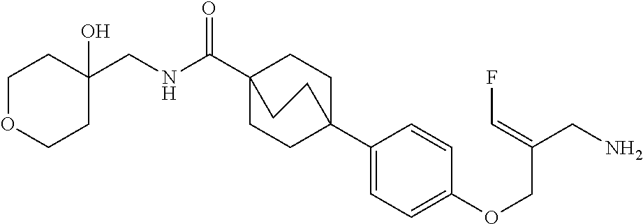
C1C2(C3=CC=C(OCC(CN)=CF)C=C3)CCC(C(=O)NCC3(O)CCOCC3)(C1)CC2
